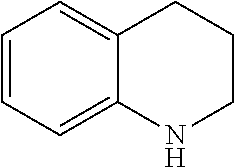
C1=CC=C2C(=C1)CCCN2
